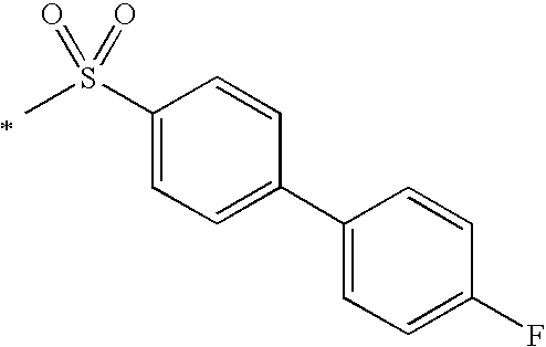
C1(S(=O)(=O)C)=CC=C(C2=CC=C(F)C=C2)C=C1
